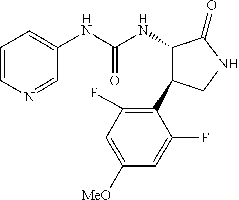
C1=CN=CC(NC(NC2C(C3=C(F)C=C([MeO])C=C3F)CNC2=O)=O)=C1
